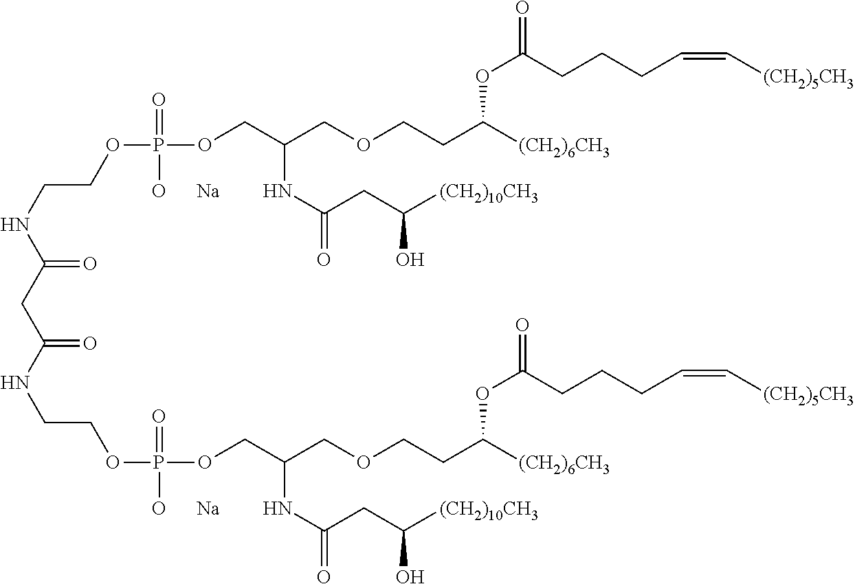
C(C(NCCOP(OCC(COCCC([(CH2)6CH3])OC(=O)CCCC=C[(CH2)5CH3])NC(=O)CC([(CH2)10CH3])O)(=O)[O      Na])=O)C(NCCOP(OCC(COCCC([(CH2)6CH3])OC(=O)CCCC=C[(CH2)5CH3])NC(=O)CC([(CH2)10CH3])O)(=O)[O      Na])=O
